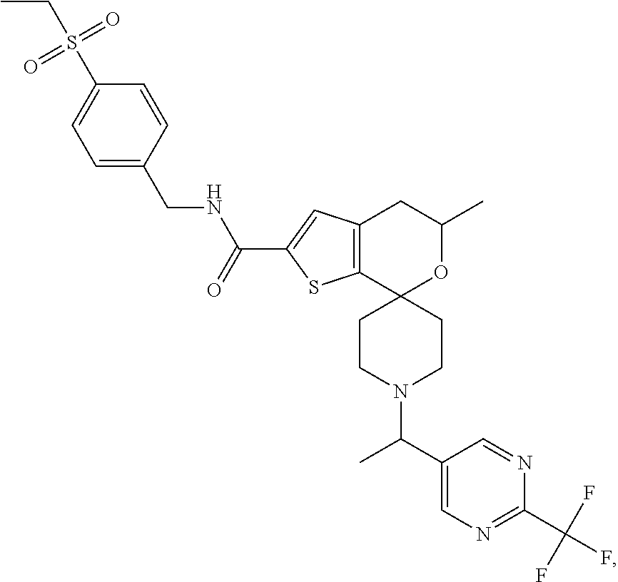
C1=CC(CNC(=O)C2=CC3=C(S2)C2(OC(C)C3)CCN(C(C3=CN=C(C(F)(F)F)N=C3)C)CC2)=CC=C1S(=O)(=O)CC
